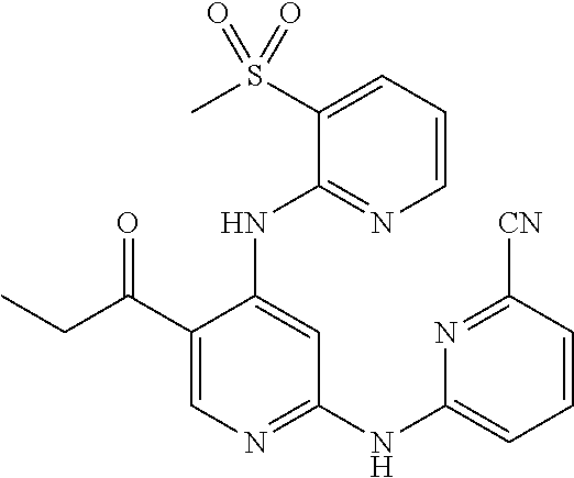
C1(C(CC)=O)=CN=C(NC2=CC=CC([CN])=N2)C=C1NC1=NC=CC=C1S(C)(=O)=O
